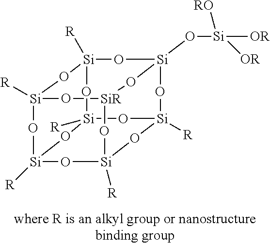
[Si]12(O[Si]([OR])([OR])[RO])O[SiR]3O[Si]4([R])O[Si]([R])(O1)O[Si]1([R])O[Si]([R])(O4)O[Si]([R])(O[Si]([R])(O1)O2)O3
